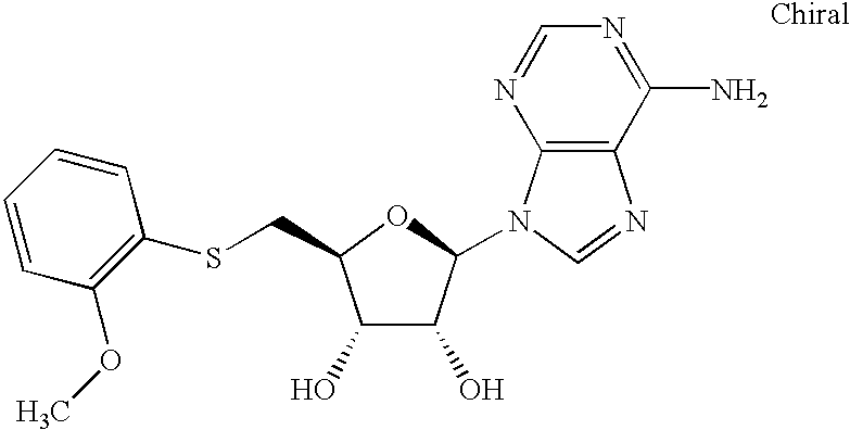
C1(O)C(O)C(N2C3=C(N=C2)C(N)=NC=N3)OC1CSC1=C(OC)C=CC=C1
